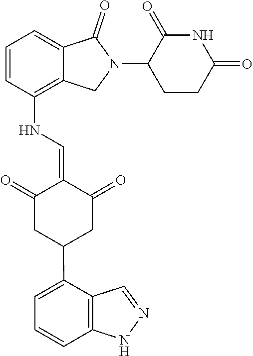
C1=CC(NC=C2C(=O)CC(C3=CC=CC4=C3C=NN4)CC2=O)=C2C(=C1)C(=O)N(C1CCC(=O)NC1=O)C2
